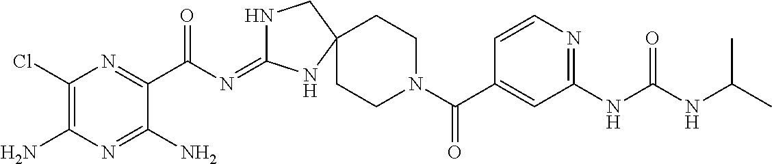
C1(Cl)=C(N)N=C(N)C(C(N=C2NCC3(N2)CCN(C(C2=CC(NC(NC(C)C)=O)=NC=C2)=O)CC3)=O)=N1
